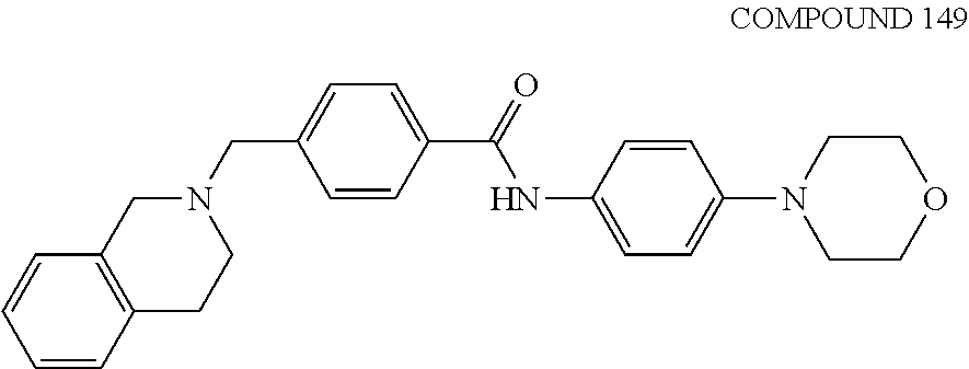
C1=CC(C(=O)NC2=CC=C(N3CCOCC3)C=C2)=CC=C1CN1CC2=C(CC1)C=CC=C2
